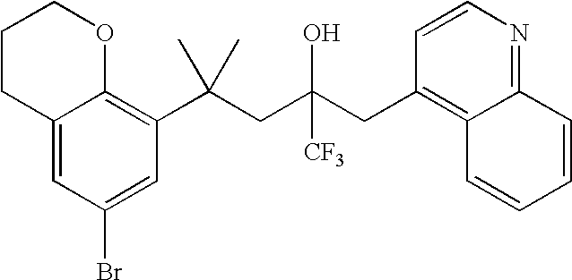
C1(Br)=CC(C(CC(CC2=C3C(=NC=C2)C=CC=C3)(O)[CF3])(C)C)=C2C(=C1)CCCO2
